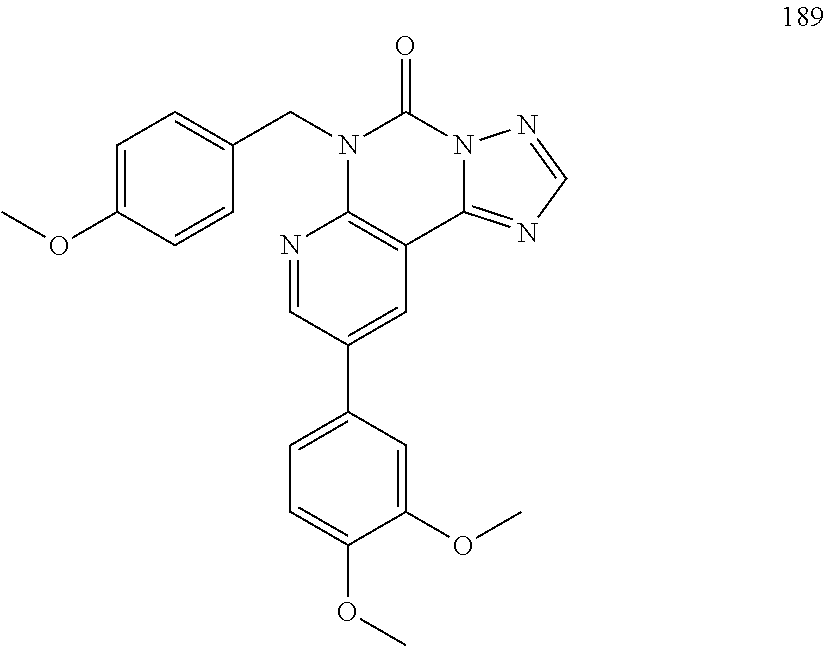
C1=C(OC)C=CC(CN2C3=C(C4=NC=NN4C2=O)C=C(C2=CC=C(OC)C(OC)=C2)C=N3)=C1
